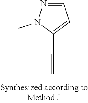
C1=NN(C)C(C#C)=C1
